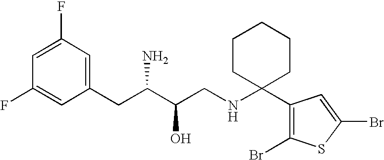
C1=C(F)C=C(CC(C(CNC2(C3=C(Br)SC(Br)=C3)CCCCC2)O)N)C=C1F
